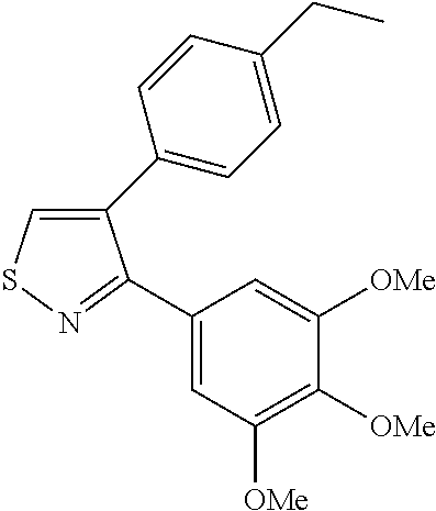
C1(C2=CC=C(CC)C=C2)=CSN=C1C1=CC([OMe])=C([OMe])C([OMe])=C1
